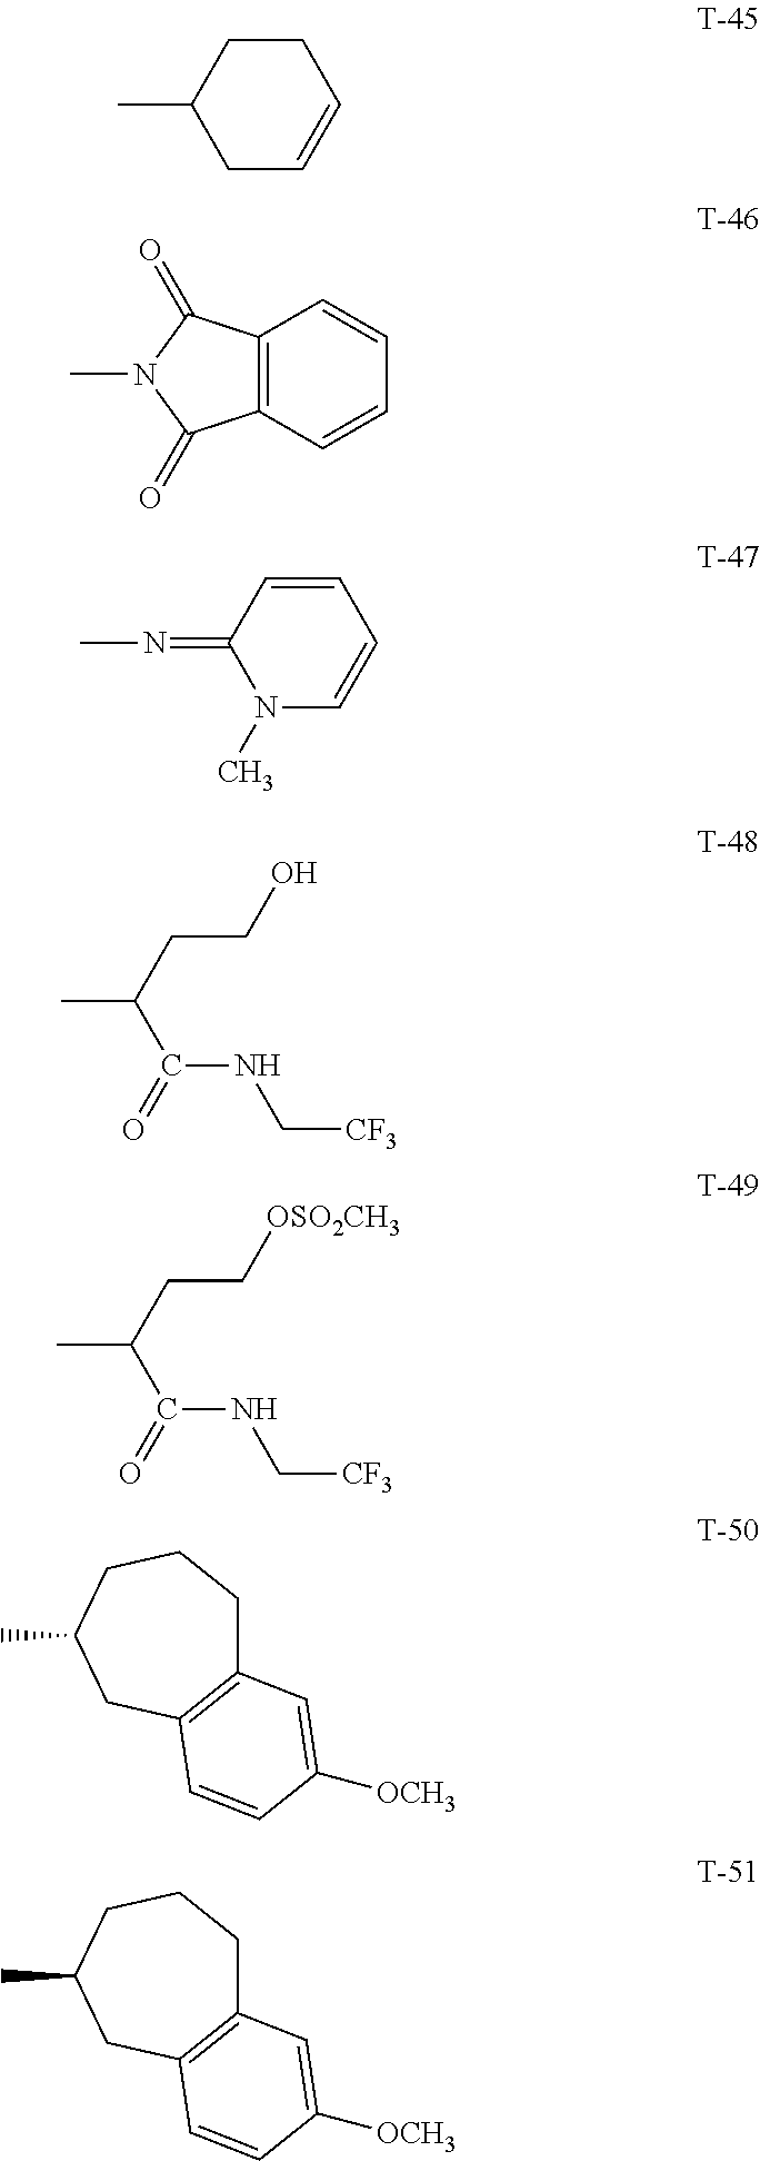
C1CC(C)CC=C1.C12=C(C=CC=C1)C(=O)N(C)C2=O.C1=CC(=NC)N(C)C=C1.C(CC(C(NC[CF3])=O)C)O.C(CC(C(NC[CF3])=O)C)[OSO2CH3].C12=C(CC(C)CCC1)C=CC([OCH3])=C2.C12=C(CC(C)CCC1)C=CC([OCH3])=C2
